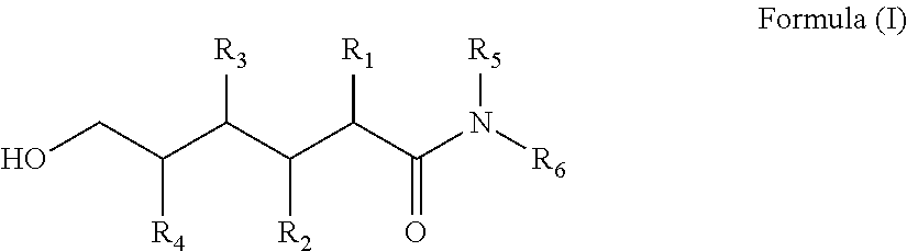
OCC(C(C(C(C(N([R6])[R5])=O)[R1])[R2])[R3])[R4]
